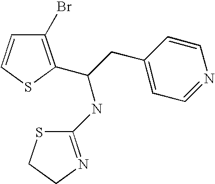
C1(Br)=C(C(CC2=CC=NC=C2)NC2=NCCS2)SC=C1
